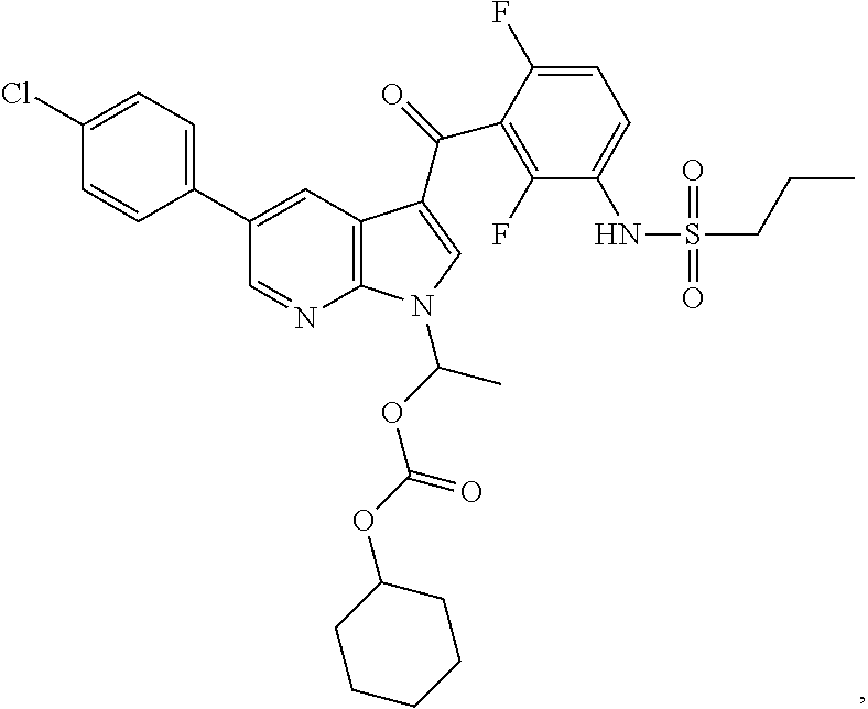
C1(Cl)=CC=C(C2=CC3=C(N=C2)N(C(OC(OC2CCCCC2)=O)C)C=C3C(=O)C2=C(F)C(NS(CCC)(=O)=O)=CC=C2F)C=C1
